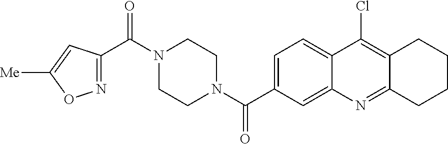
N1(C(C2=NOC([Me])=C2)=O)CCN(C(=O)C2=CC=C3C(=C2)N=C2C(=C3Cl)CCCC2)CC1
